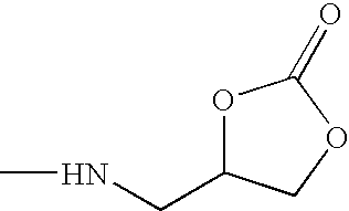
O1C(CNC)COC1=O
